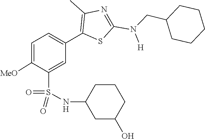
C(C1CCCCC1)N(C1=NC(C)=C(C2=CC=C([MeO])C(S(=O)(=O)NC3CC(O)CCC3)=C2)S1)[H]
